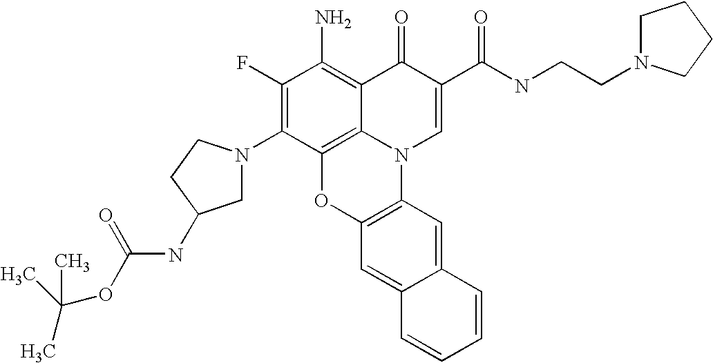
C1(F)=C(N2CC(NC(OC(C)(C)C)=O)CC2)C2=C3C(=C1N)C(=O)C(C(NCCN1CCCC1)=O)=CN3C1=C(O2)C=C2C(=C1)C=CC=C2
